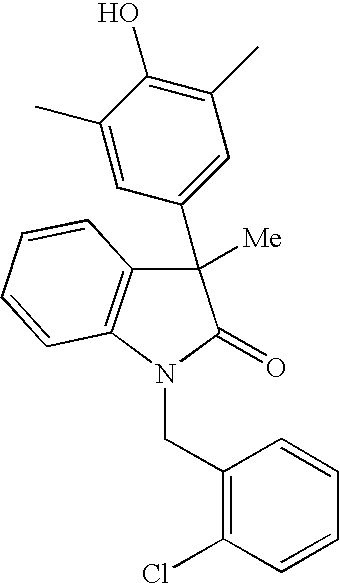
C1([Me])(C2=CC(C)=C(O)C(C)=C2)C2=C(N(CC3=C(Cl)C=CC=C3)C1=O)C=CC=C2
